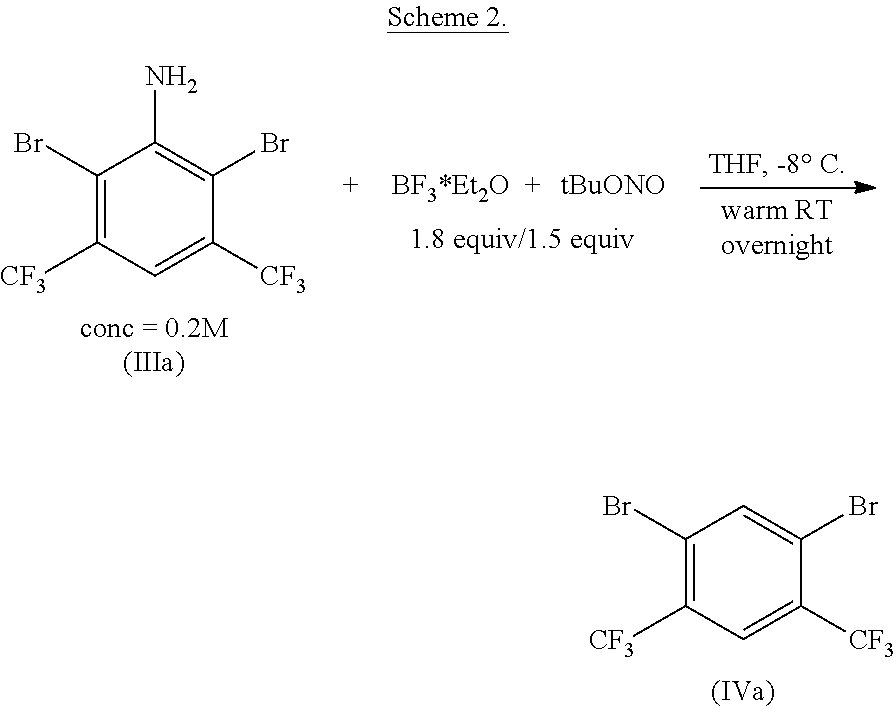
C1(Br)=C([CF3])C=C([CF3])C(Br)=C1.C1(Br)=C([CF3])C=C([CF3])C(Br)=C1N.[tBuONO]
